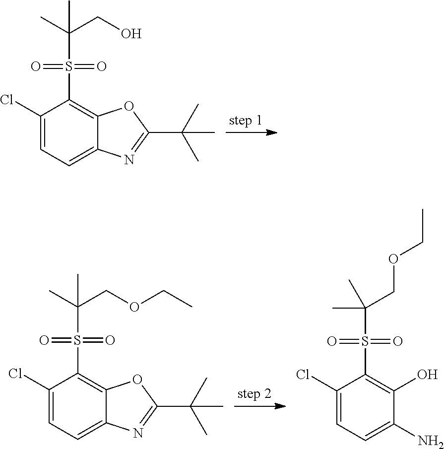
C1(Cl)=CC=C2C(=C1S(C(C)(C)CO)(=O)=O)OC(C(C)(C)C)=N2.C1(Cl)=CC=C2C(=C1S(C(C)(C)COCC)(=O)=O)OC(C(C)(C)C)=N2.C1(Cl)=CC=C(N)C(O)=C1S(=O)(=O)C(C)(C)COCC
